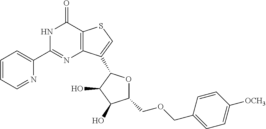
C1=CC=NC(C2=NC3=C(C(=O)N2)SC=C3C2OC(COCC3=CC=C([OCH3])C=C3)C(O)C2O)=C1
